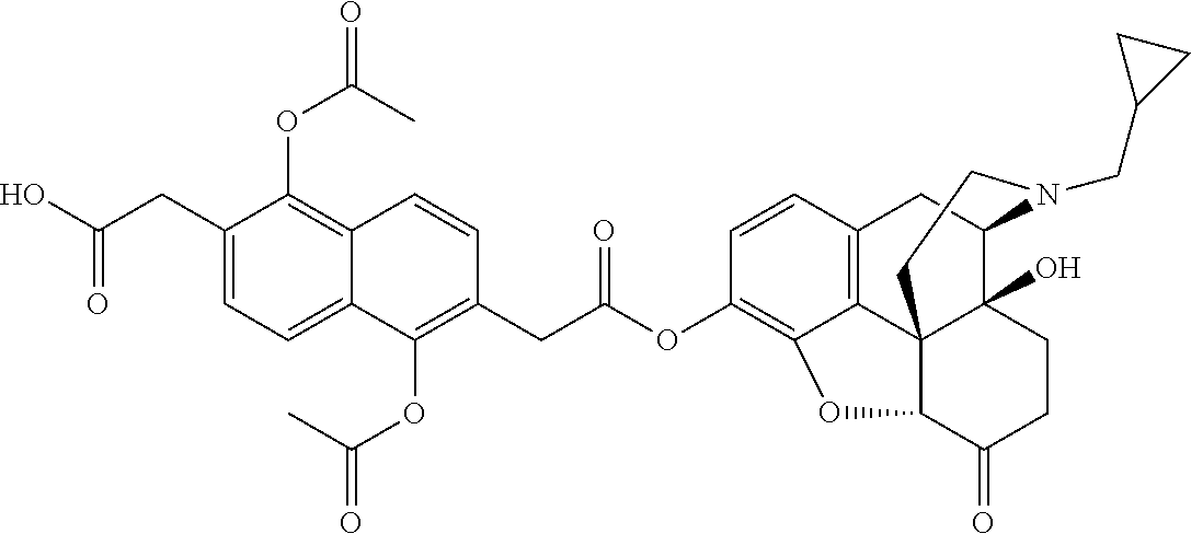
C(CC1=CC=C2C(=C1OC(=O)C)C=CC(CC(OC1=C3C4=C(C=C1)CC1C5(O)C4(C(C(=O)CC5)O3)CCN1CC1CC1)=O)=C2OC(=O)C)(=O)O
